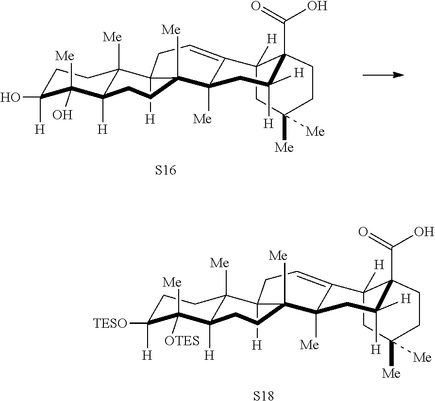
C1C([H])(O)C([Me])(O)C2([H])C([Me])(C1)C1([H])CC=C3C([Me])(CC([H])([H])C4(C(=O)O)C3([H])CC([Me])([Me])CC4)C1([Me])CC2.[S16].C1C([H])([TESO])C([Me])([OTES])C2([H])C([Me])(C1)C1([H])CC=C3C([Me])(CC([H])([H])C4(C(=O)O)C3([H])CC([Me])([Me])CC4)C1([Me])CC2.[S18]
